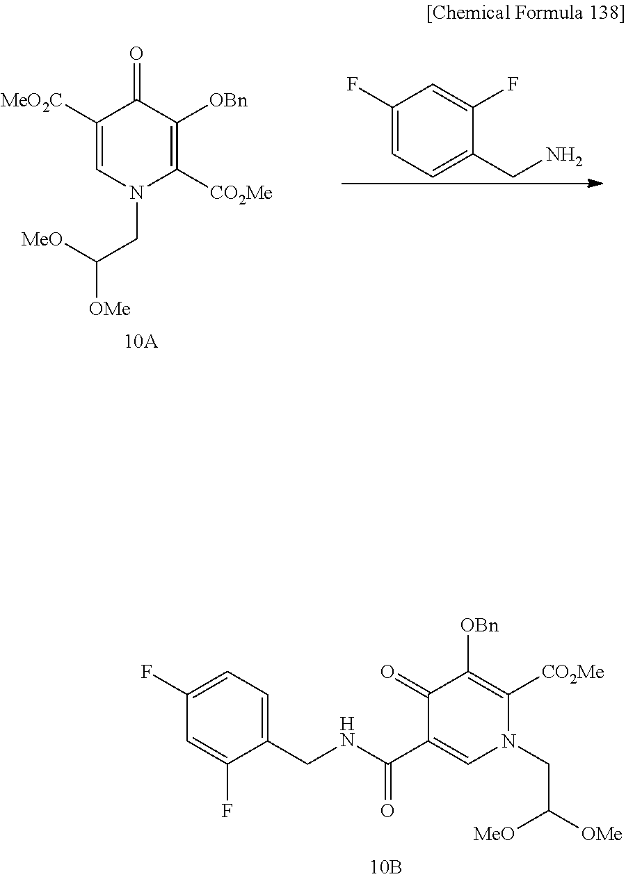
C1(CNC(C2=CN(CC([MeO])[OMe])C([CO2Me])=C([OBn])C2=O)=O)=CC=C(F)C=C1F.C1([MeO2C])=CN(CC([MeO])[OMe])C([CO2Me])=C([OBn])C1=O.C1(F)=CC=C(CN)C(F)=C1
